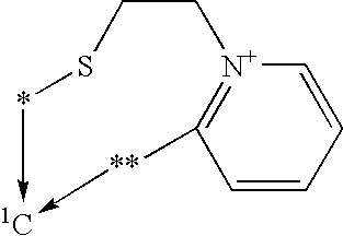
C1=CC=C[N+]2=C1[**]->[1C]-*SCC2
